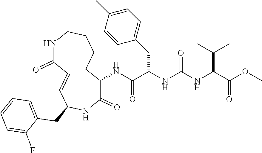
N(C(C(NC(NC(C(OC)=O)C(C)C)=O)CC1=CC=C(C)C=C1)=O)C1C(=O)NC(CC2=CC=CC=C2F)C=CC(=O)NCCCC1
